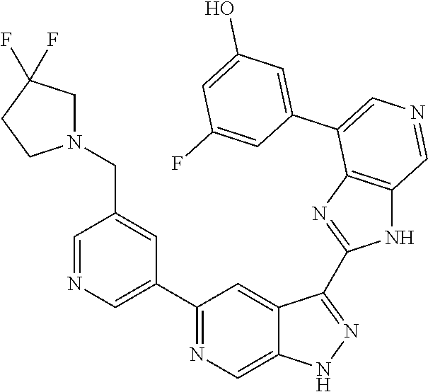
C1(C2=CN=CC(CN3CC(F)(F)CC3)=C2)=NC=C2C(=C1)C(C1=NC3=C(N1)C=NC=C3C1=CC(O)=CC(F)=C1)=NN2
